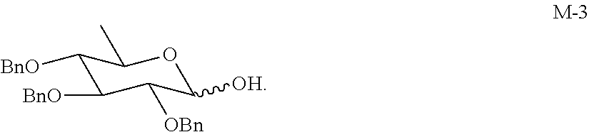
[OH]C1C([OBn])C([BnO])C([BnO])C(C)O1
